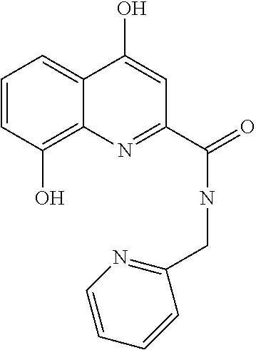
C1=CC(O)=C2C(=C1)C(O)=CC(C(NCC1=NC=CC=C1)=O)=N2
